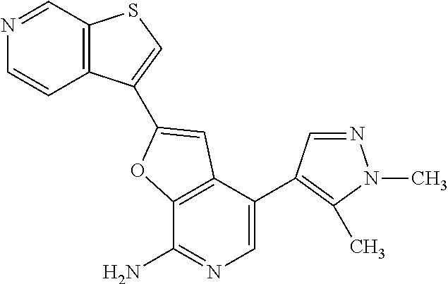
C12=C(C(C3=C(C)N(C)N=C3)=CN=C1N)C=C(C1=CSC3=C1C=CN=C3)O2
